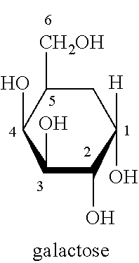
C1C([CH2OH])C(O)C(O)C(O)C1([H])O
